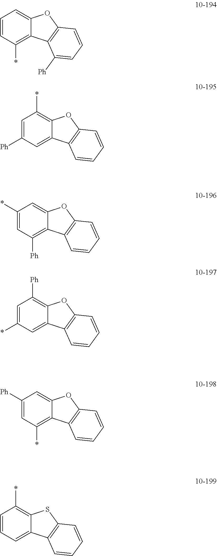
C1([Ph])=C2C(=CC(*)=C1)C1=C(O2)C=CC=C1.C1=C2C(=C(*)C=C1[Ph])C1=C(O2)C=CC=C1.C1(*)=C2C(=CC=C1)C1=C(S2)C=CC=C1.C1(*)=C2C(=CC([Ph])=C1)C1=C(O2)C=CC=C1.C1=C2C(=C([Ph])C=C1*)C1=C(O2)C=CC=C1.C1=C2C(=C(*)C=C1)C1=C(O2)C=CC=C1[Ph]
